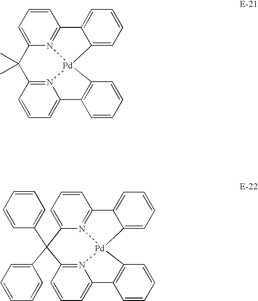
C12=CC=CC=C1[Pd]13N4=C2C=CC=C4C(C)(C)C2=N1C(=CC=C2)C1=C3C=CC=C1.C12=CC=CC=C1[Pd]13N4=C2C=CC=C4C(C2=CC=CC=C2)(C2=CC=CC=C2)C2=N1C(=CC=C2)C1=C3C=CC=C1
